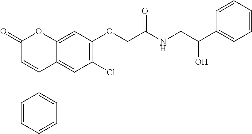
C12=CC(OCC(NCC(C3=CC=CC=C3)O)=O)=C(Cl)C=C1C(C1=CC=CC=C1)=CC(=O)O2
